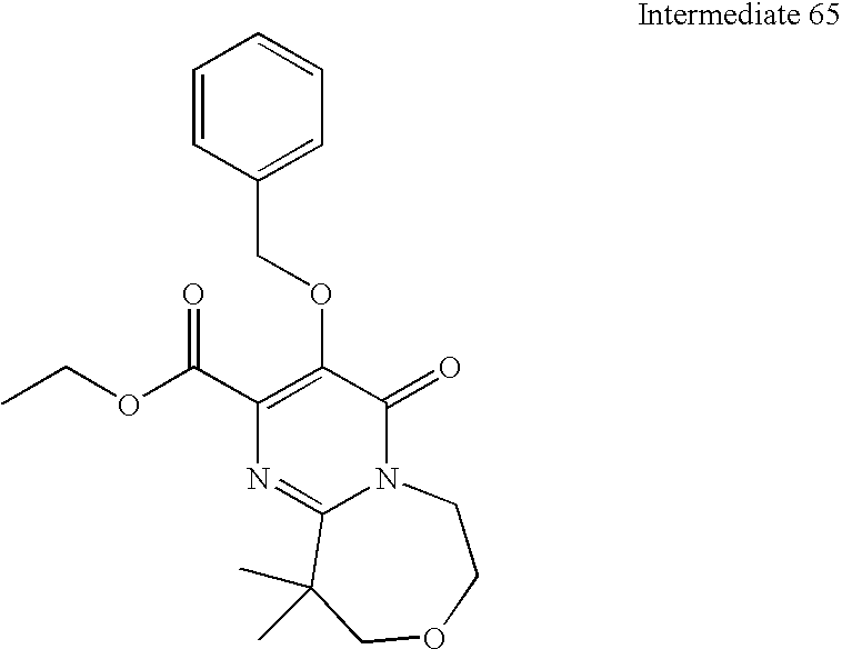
N12C(=O)C(OCC3=CC=CC=C3)=C(C(OCC)=O)N=C1C(C)(C)COCC2
